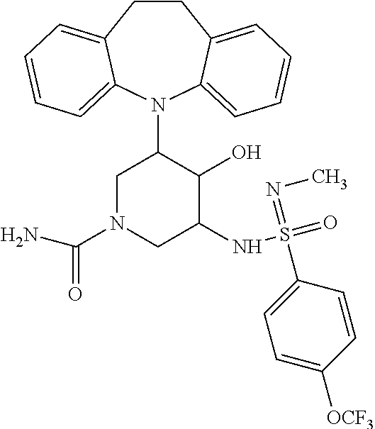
C12=CC=CC=C1N(C1CN(C(=O)N)CC(NS(=O)(=NC)C3=CC=C([OCF3])C=C3)C1O)C1=CC=CC=C1CC2
